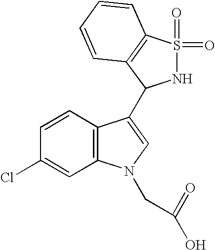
C1=CC2=C(C=C1Cl)N(CC(=O)O)C=C2C1NS(=O)(=O)C2=C1C=CC=C2
